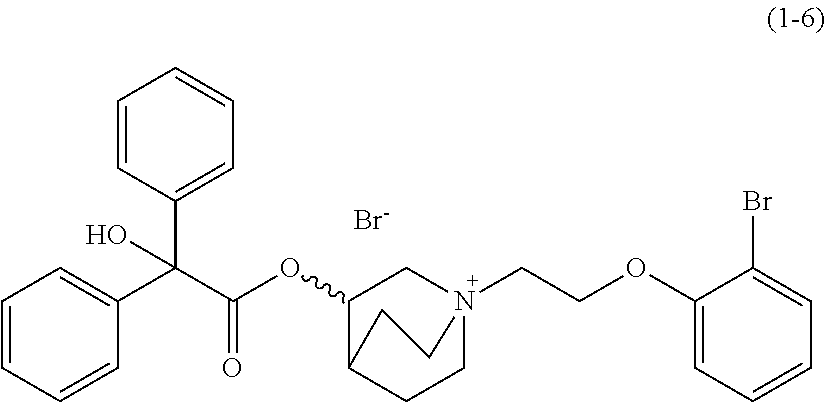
[Br-].C1=CC(C(C(OC2CN3(CCOC4=CC=CC=C4Br)CCC2CC3)=O)(C2=CC=CC=C2)O)=CC=C1
